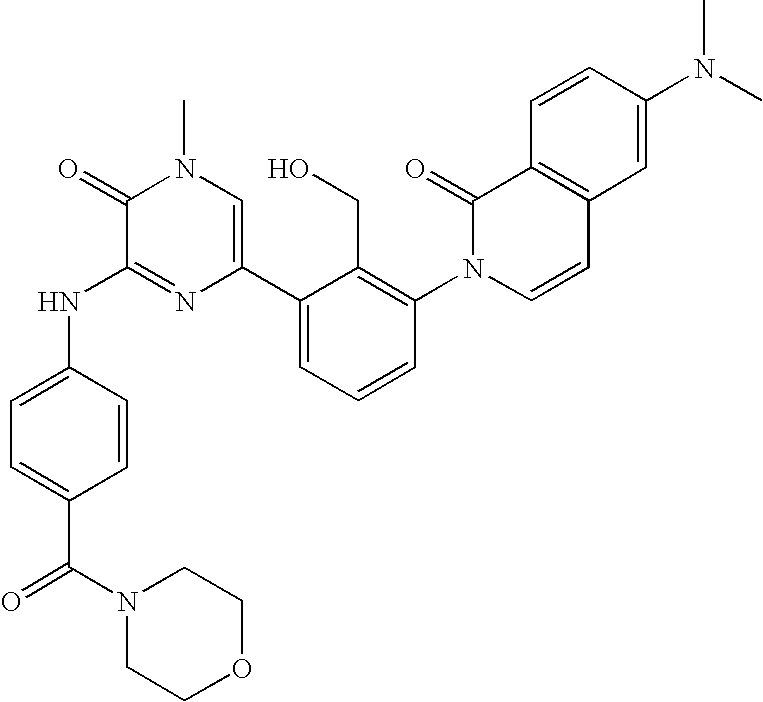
N(C1=NC(C2=CC=CC(N3C=CC4=C(C3=O)C=CC(N(C)C)=C4)=C2CO)=CN(C)C1=O)C1=CC=C(C(=O)N2CCOCC2)C=C1
